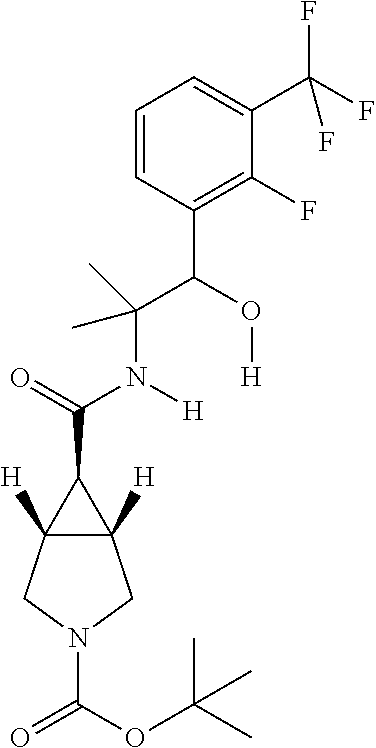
N(C(=O)C1C2([H])C1([H])CN(C(=O)OC(C)(C)C)C2)(C(C)(C(C1=C(F)C(C(F)(F)F)=CC=C1)O[H])C)[H]
